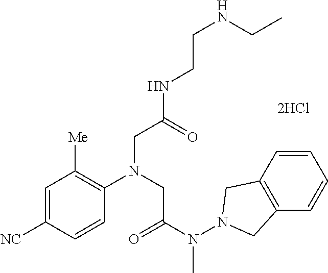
[2HCl].C1=CC([NC])=CC([Me])=C1N(CC(NCCNCC)=O)CC(N(C)N1CC2=C(C=CC=C2)C1)=O
